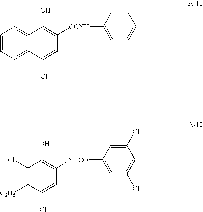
C1=CC=C2C(=C1)C(O)=C([CONH]C1=CC=CC=C1)C=C2Cl.C1([C2H5])=C(Cl)C(O)=C([NHCO]C2=CC(Cl)=CC(Cl)=C2)C=C1Cl
